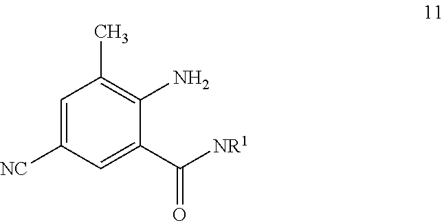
C1=C([NC])C=C(C(=O)[NR1])C(N)=C1C
